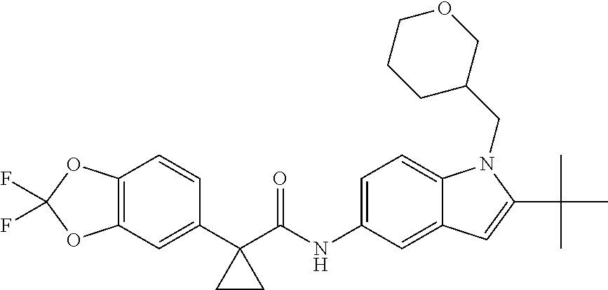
C12=C(C=C(C3(C(NC4=CC=C5C(=C4)C=C(C(C)(C)C)N5CC4COCCC4)=O)CC3)C=C1)OC(F)(F)O2
